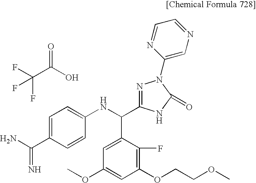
C1(OCCOC)=C(F)C(C(NC2=CC=C(C(N)=N)C=C2)C2=NN(C3=CN=CC=N3)C(=O)N2)=CC(OC)=C1.FC(C(O)=O)(F)F
